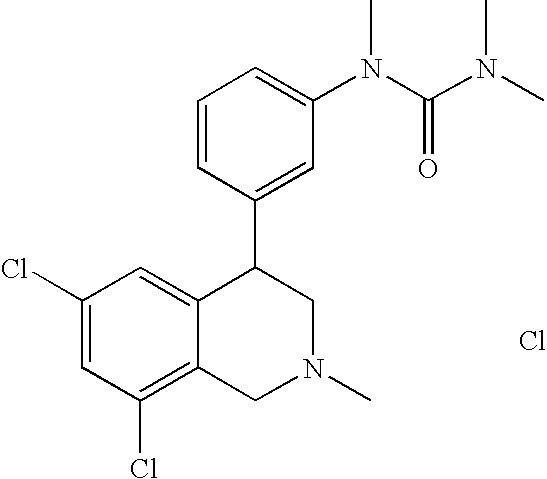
Cl.C1(Cl)=C2C(=CC(Cl)=C1)C(C1=CC(N(C(N(C)C)=O)C)=CC=C1)CN(C)C2
